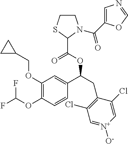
C1(OCC2CC2)=C(OC(F)F)C=CC(C(CC2=C(Cl)C=[N+]([O-])C=C2Cl)OC(C2N(C(=O)C3=CN=CO3)CCS2)=O)=C1
